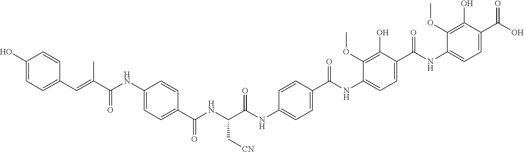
C1(NC(C(=CC2=CC=C(O)C=C2)C)=O)=CC=C(C(NC(C(NC2=CC=C(C(NC3=CC=C(C(NC4=CC=C(C(O)=O)C(O)=C4OC)=O)C(O)=C3OC)=O)C=C2)=O)C[CN])=O)C=C1
